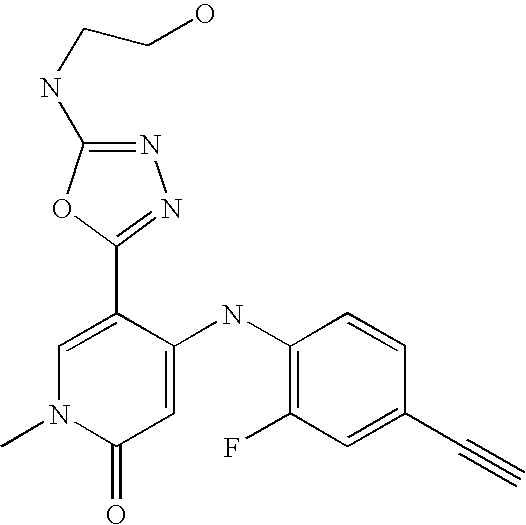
C1=C(C2=NN=C(NCCO)O2)C(NC2=C(F)C=C(C#C)C=C2)=CC(=O)N1C
